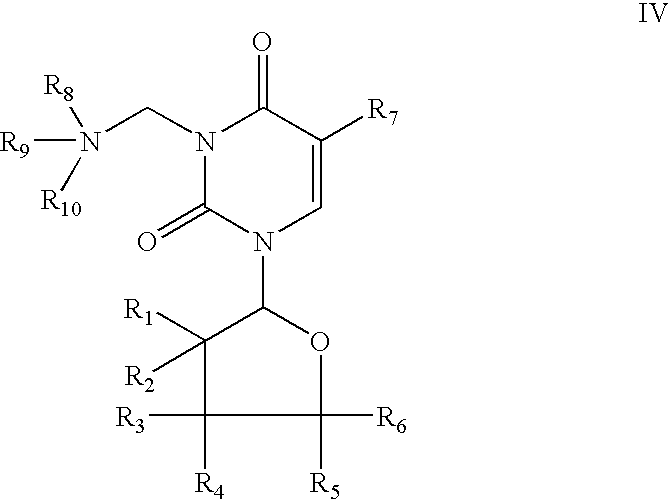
N(CN1C(=O)N(C2OC([R5])([R6])C([R4])([R3])C2([R1])[R2])C=C([R7])C1=O)([R8])([R9])[R10]
